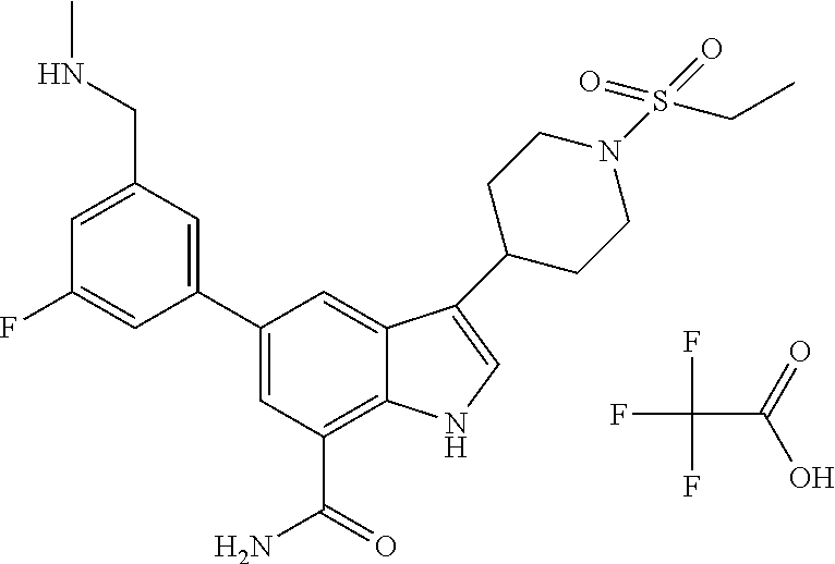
FC(C(=O)O)(F)F.C1=C(CNC)C=C(C2=CC(C(=O)N)=C3C(=C2)C(C2CCN(S(CC)(=O)=O)CC2)=CN3)C=C1F
